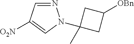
N1=CC([O2N])=CN1C1(C)CC([OBn])C1
